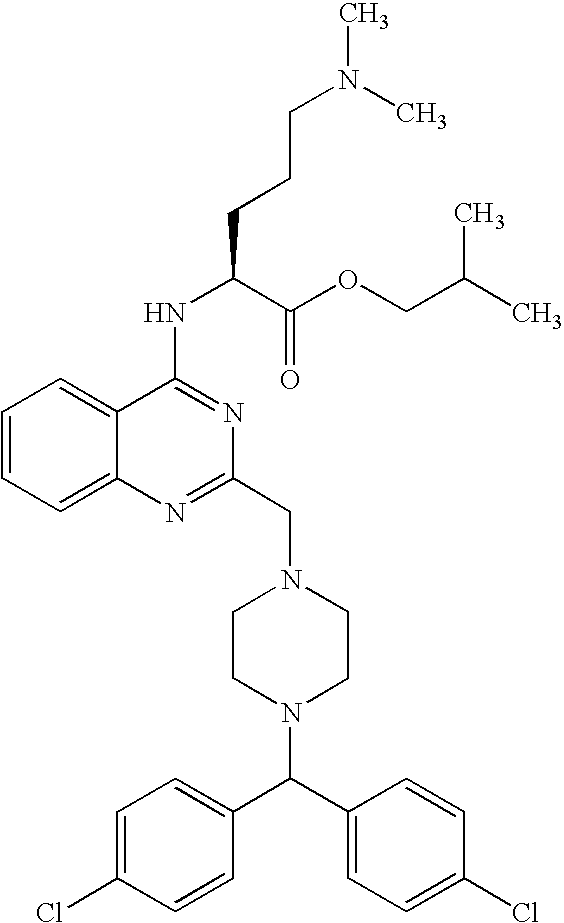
ClC1=CC=C(C(C2=CC=C(Cl)C=C2)N2CCN(CC3=NC4=CC=CC=C4C(NC(C(=O)OCC(C)C)CCCN(C)C)=N3)CC2)C=C1
